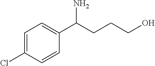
C1=C(Cl)C=CC(C(CCCO)N)=C1
